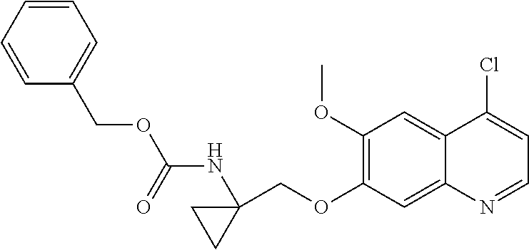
C1(OC)=C(OCC2(NC(OCC3=CC=CC=C3)=O)CC2)C=C2C(=C1)C(Cl)=CC=N2
